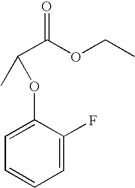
C(C)(C(OCC)=O)OC1=CC=CC=C1F
